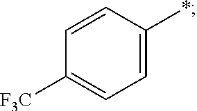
C1([F3C])=CC=C(*)C=C1
